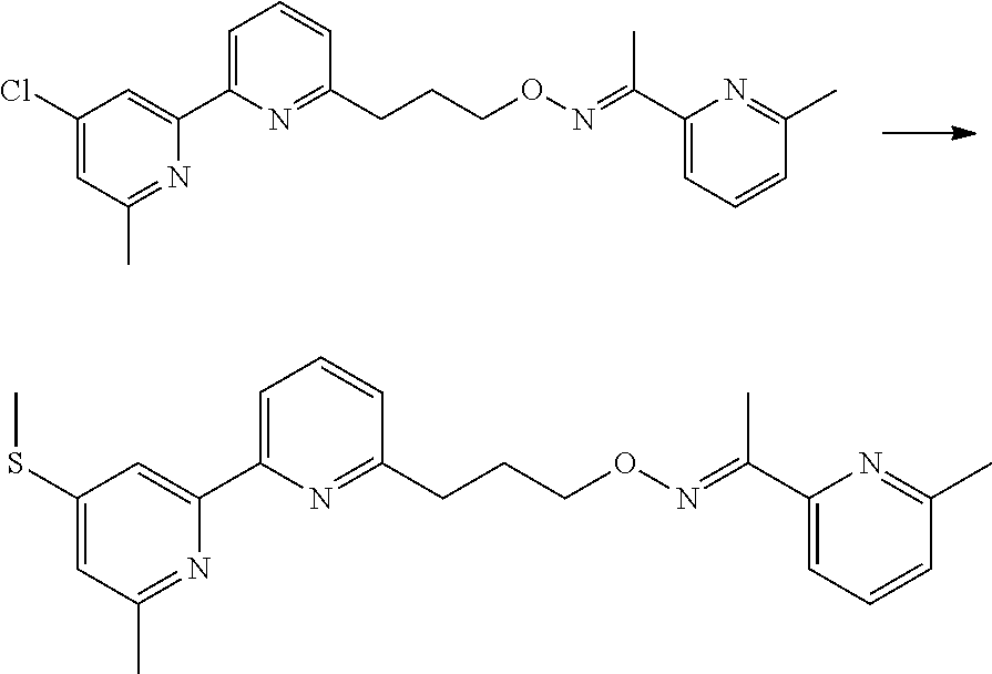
C(ON=C(C1=CC=CC(C)=N1)C)CCC1=NC(C2=CC(Cl)=CC(C)=N2)=CC=C1.C(ON=C(C1=CC=CC(C)=N1)C)CCC1=NC(C2=CC(SC)=CC(C)=N2)=CC=C1
